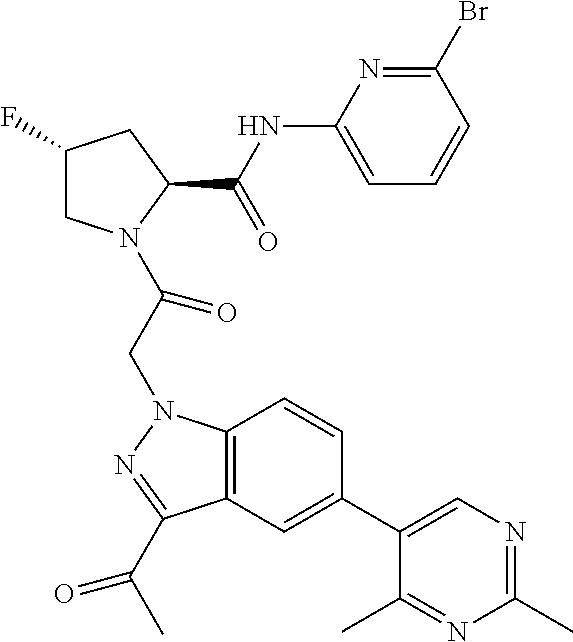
C1(F)CN(C(CN2C3=C(C(C(C)=O)=N2)C=C(C2=CN=C(C)N=C2C)C=C3)=O)C(C(NC2=CC=CC(Br)=N2)=O)C1
